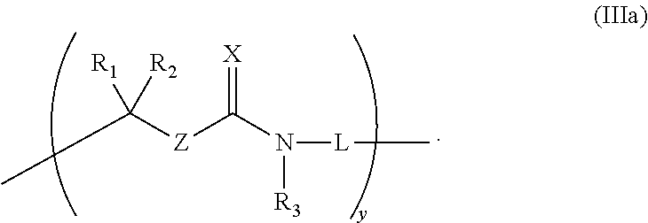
CC([Z]C(N([R3])[L]C)=[X])([R2])[R1]
